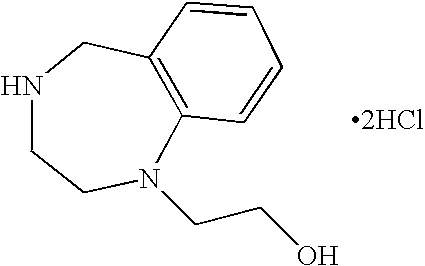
N1CCN(CCO)C2=C(C1)C=CC=C2.[2HCl]
